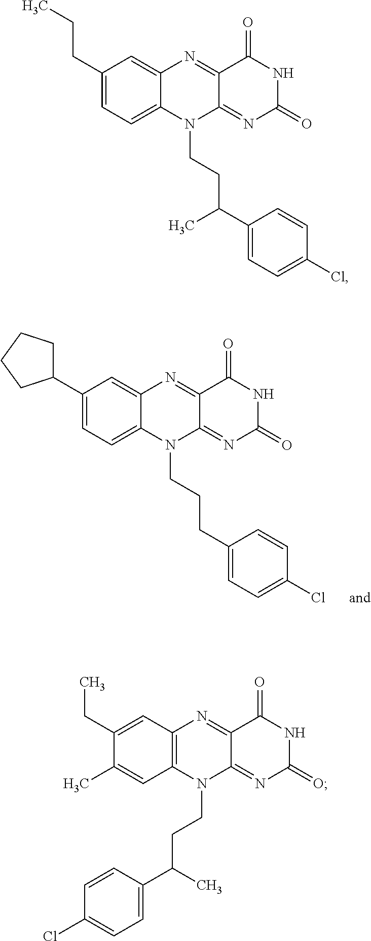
C1(C2CCCC2)=CC=C2C(=C1)N=C1C(=NC(=O)NC1=O)N2CCCC1=CC=C(Cl)C=C1.C1(CCC)=CC=C2C(=C1)N=C1C(=NC(=O)NC1=O)N2CCC(C1=CC=C(Cl)C=C1)C.C1(CC)=CC2=C(C=C1C)N(CCC(C)C1=CC=C(Cl)C=C1)C1=NC(=O)NC(=O)C1=N2
